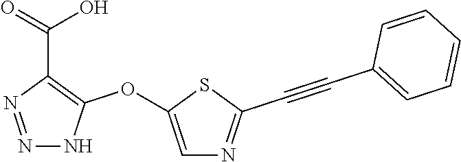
N1=NC(C(=O)O)=C(OC2=CN=C(C#CC3=CC=CC=C3)S2)N1
